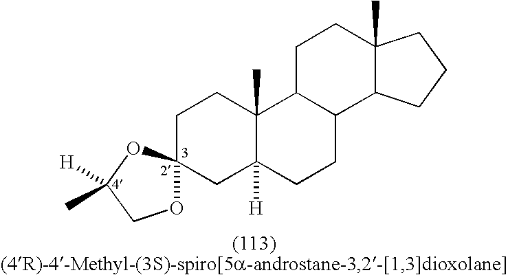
C1CC2(C)C([H])(CC13OCC([H])(C)O3)CCC1C2CCC2(C)C1CCC2
